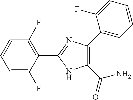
C1=C(F)C(C2=NC(C3=CC=CC=C3F)=C(C(N)=O)N2)=C(F)C=C1
